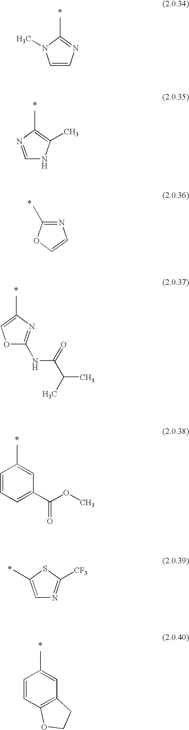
C1=CN=C(C)N1C.N1=C([CF3])SC(C)=C1.N1C=NC(C)=C1C.N1=C(C)OC=C1.C1(NC(=O)C(C)C)=NC(C)=CO1.C1=CC=C(C(=O)OC)C=C1C.C1=CC2=C(C=C1C)CCO2
